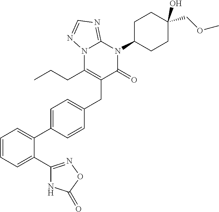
C1=CC=C(C2=NOC(=O)N2)C(C2=CC=C(CC3=C(CCC)N4C(=NC=N4)N(C4CCC(O)(COC)CC4)C3=O)C=C2)=C1
